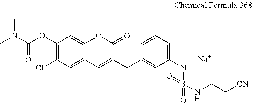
C1(OC(=O)N(C)C)=C(Cl)C=C2C(=C1)OC(=O)C(CC1=CC([N-]S(NCC[CN])(=O)=O)=CC=C1)=C2C.[Na]
